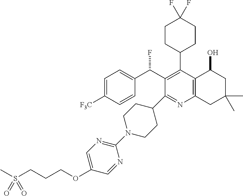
C1=C([F3C])C=CC(C(C2=C(C3CCC(F)(F)CC3)C3=C(N=C2C2CCN(C4=NC=C(OCCCS(C)(=O)=O)C=N4)CC2)CC(C)(C)CC3O)F)=C1
